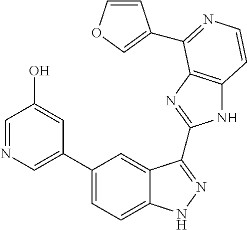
C1(C2=CN=CC(O)=C2)=CC=C2C(=C1)C(C1=NC3=C(N1)C=CN=C3C1=COC=C1)=NN2
